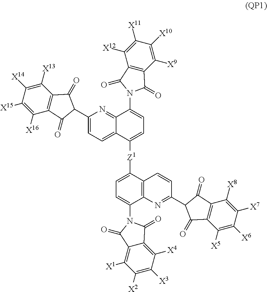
C12=NC(C3C(=O)C4=C(C([X13])=C([X14])C([X15])=C4[X16])C3=O)=CC=C1C([Z1]C1=CC=C(N3C(=O)C4=C([X4])C([X3])=C([X2])C([X1])=C4C3=O)C3=C1C=CC(C1C(=O)C4=C(C([X5])=C([X6])C([X7])=C4[X8])C1=O)=N3)=CC=C2N1C(=O)C2=C(C([X9])=C([X10])C([X11])=C2[X12])C1=O
